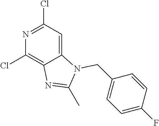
ClC1=NC(Cl)=C2C(=C1)N(CC1=CC=C(F)C=C1)C(C)=N2
